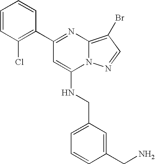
C1(C2=C(Cl)C=CC=C2)=NC2=C(Br)C=NN2C(NCC2=CC=CC(CN)=C2)=C1
